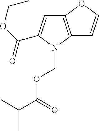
C12=C(N(COC(C(C)C)=O)C(C(OCC)=O)=C1)C=CO2
